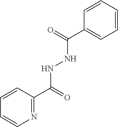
C1=CC(C(NNC(C2=CC=CC=C2)=O)=O)=NC=C1
